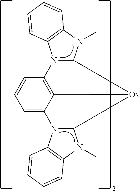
C1=C2C3=C(C=C1)N1C(N(C)C4=C1C=CC=C4)[Os]3C1N2C2=C(N1C)C=CC=C2
